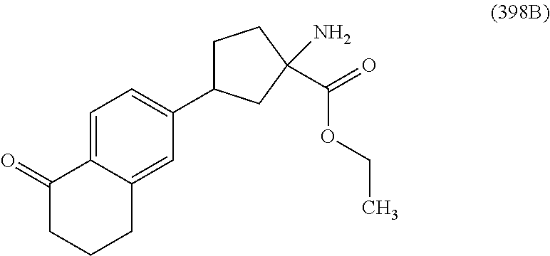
C1=C2C(=CC(C3CCC(C(OCC)=O)(N)C3)=C1)CCCC2=O
